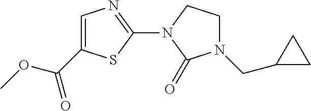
C1=C(C(OC)=O)SC(N2C(=O)N(CC3CC3)CC2)=N1
